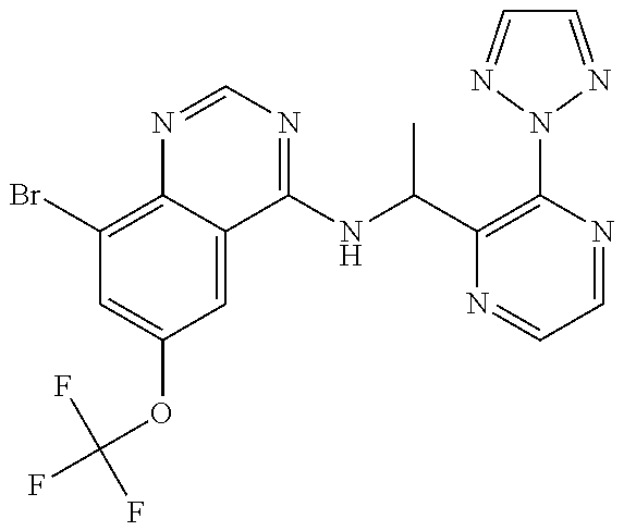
C1(Br)=C2C(=CC(OC(F)(F)F)=C1)C(NC(C1=C(N3N=CC=N3)N=CC=N1)C)=NC=N2
